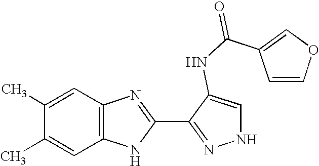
C1=C(C)C(C)=CC2=C1NC(C1=NNC=C1NC(=O)C1=COC=C1)=N2
